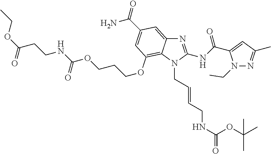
O(C(C)(C)C)C(NCC=CCN1C(NC(=O)C2=CC(C)=NN2CC)=NC2=CC(C(N)=O)=CC(OCCCOC(NCCC(OCC)=O)=O)=C12)=O
